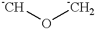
[-CH]O[-CH2]
